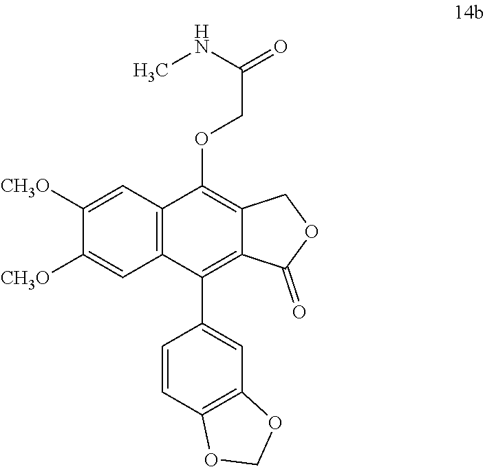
C1=C([CH3O])C([CH3O])=CC2=C1C(OCC(=O)NC)=C1C(=C2C2=CC3=C(C=C2)OCO3)C(=O)OC1
